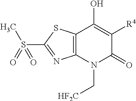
C12=C(N(C[HF2C])C(=O)C([R4])=C1O)N=C(S(C)(=O)=O)S2
